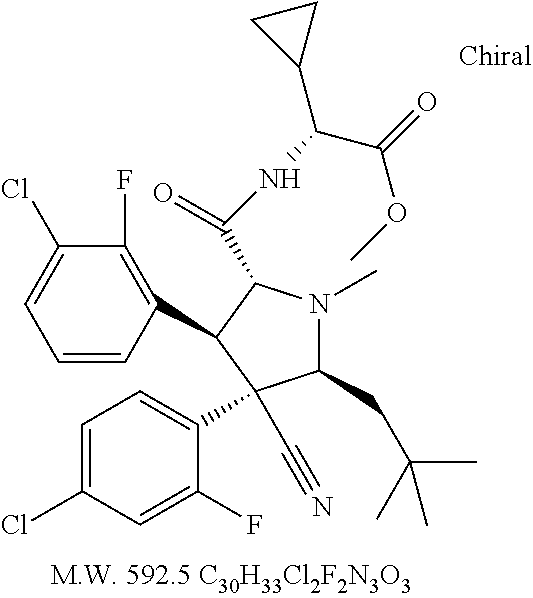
C1=CC(C2C(C(=O)NC(C(=O)OC)C3CC3)N(C)C(CC(C)(C)C)C2(C2=CC=C(Cl)C=C2F)C#N)=C(F)C(Cl)=C1
